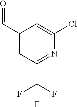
O=CC1=CC(C(F)(F)F)=NC(Cl)=C1
